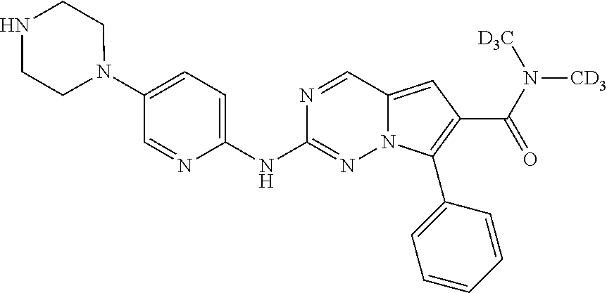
N1(C2=CC=C(NC3=NN4C(=CC(C(=O)N([CD3])[D3C])=C4C4=CC=CC=C4)C=N3)N=C2)CCNCC1
